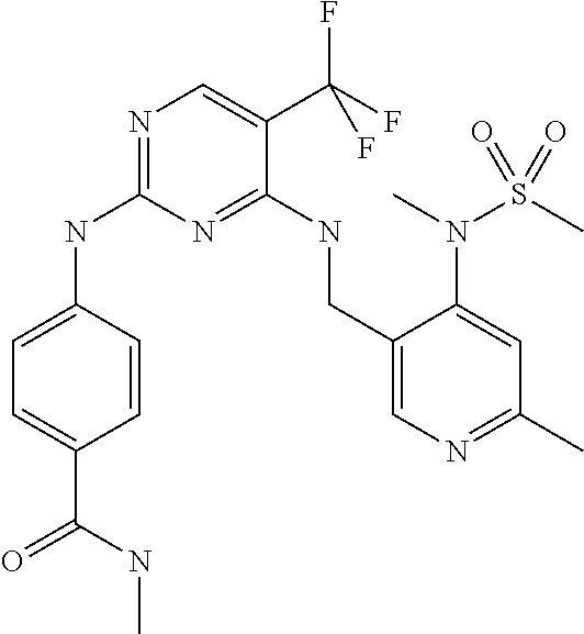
N(C1=NC=C(C(F)(F)F)C(NCC2=CN=C(C)C=C2N(C)S(=O)(C)=O)=N1)C1=CC=C(C(NC)=O)C=C1
